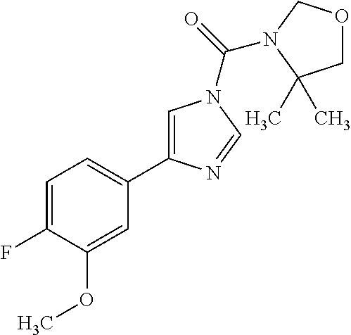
C1=C(F)C(OC)=CC(C2=CN(C(=O)N3COCC3(C)C)C=N2)=C1
